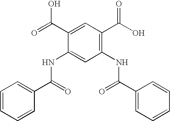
C1(C(NC2=C(C(=O)O)C=C(C(O)=O)C(NC(C3=CC=CC=C3)=O)=C2)=O)=CC=CC=C1
